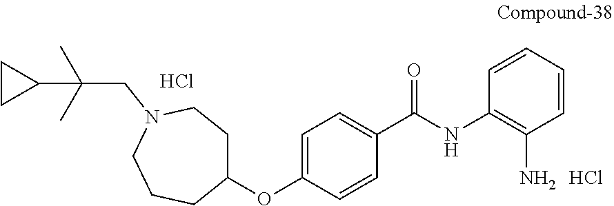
C1(OC2=CC=C(C(=O)NC3=C(N)C=CC=C3)C=C2)CCN(CC(C)(C)C2CC2)CCC1.Cl.Cl
